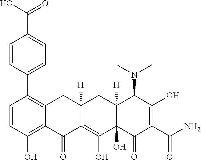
C1=CC(O)=C2C(=C1C1=CC=C(C(=O)O)C=C1)CC1([H])C(=C(O)C3(O)C([H])(C1)C(N(C)C)C(O)=C(C(N)=O)C3=O)C2=O
